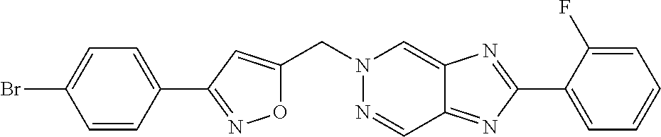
C(N1N=CC2=NC(C3=CC=CC=C3F)=NC2=C1)C1=CC(C2=CC=C(Br)C=C2)=NO1
